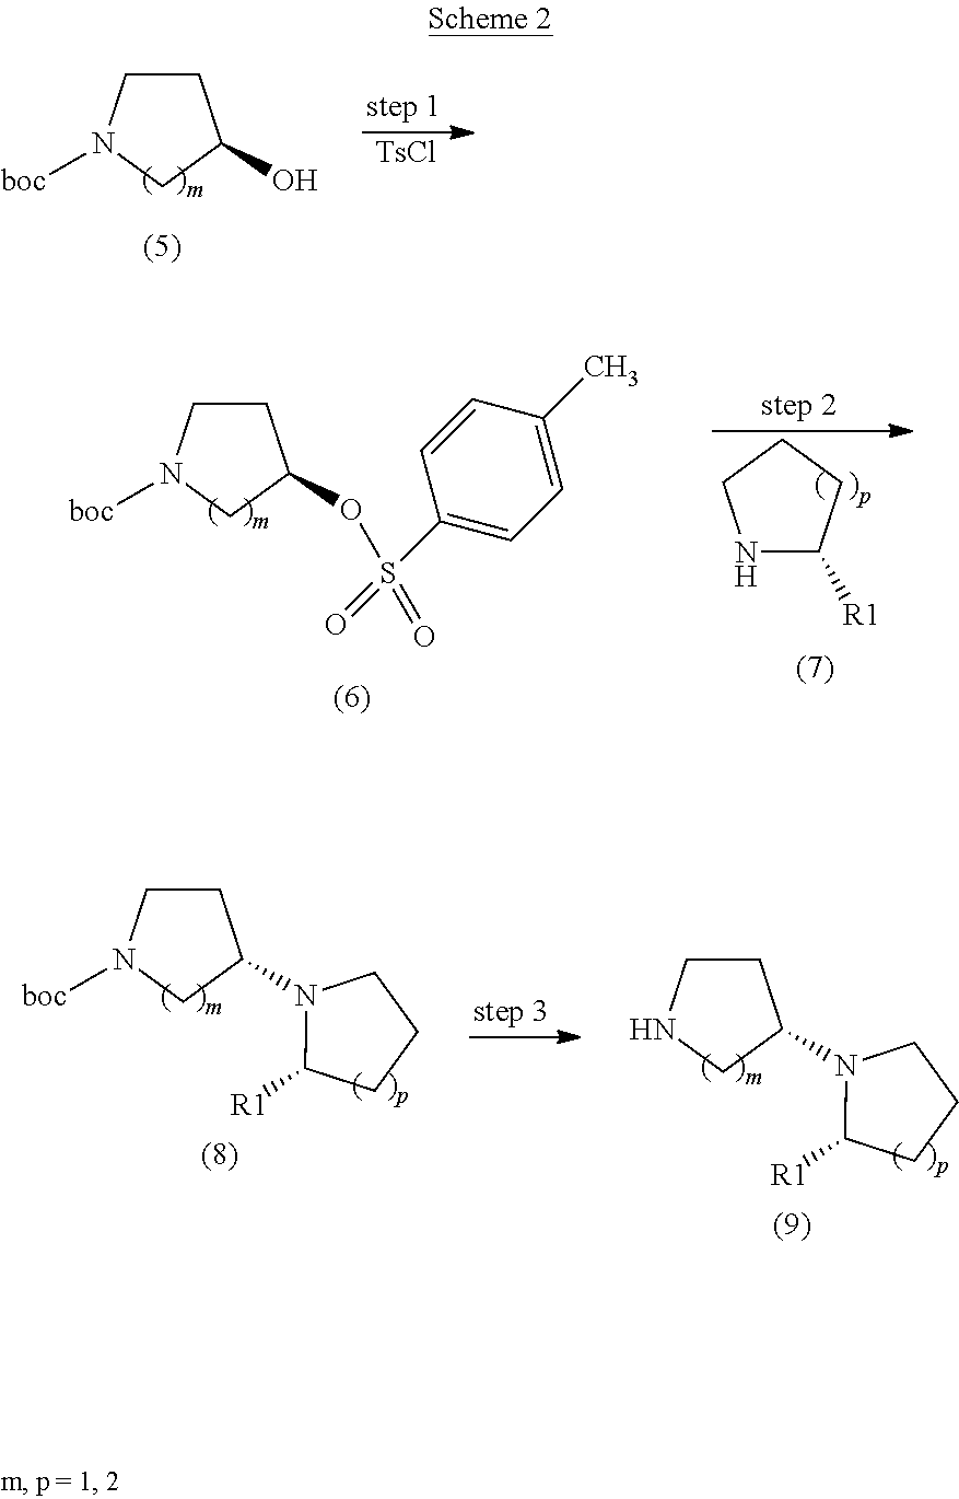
C1CN([boc])CC1O.[TsCl].N1C([R1])CCC1.C1CN([boc])CC1OS(=O)(=O)C1=CC=C(C)C=C1.C1CNCC1N1C([R1])CCC1.C1CN([boc])CC1N1C([R1])CCC1
